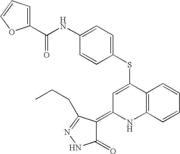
S(C1=CC(=C2C(=O)NN=C2CCC)NC2=C1C=CC=C2)C1=CC=C(NC(C2=CC=CO2)=O)C=C1
